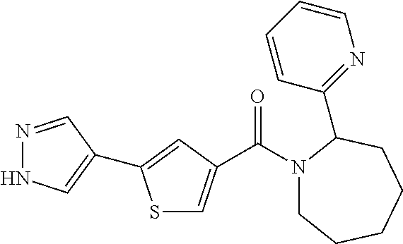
C(N1CCCCCC1C1=NC=CC=C1)(=O)C1=CSC(C2=CNN=C2)=C1
